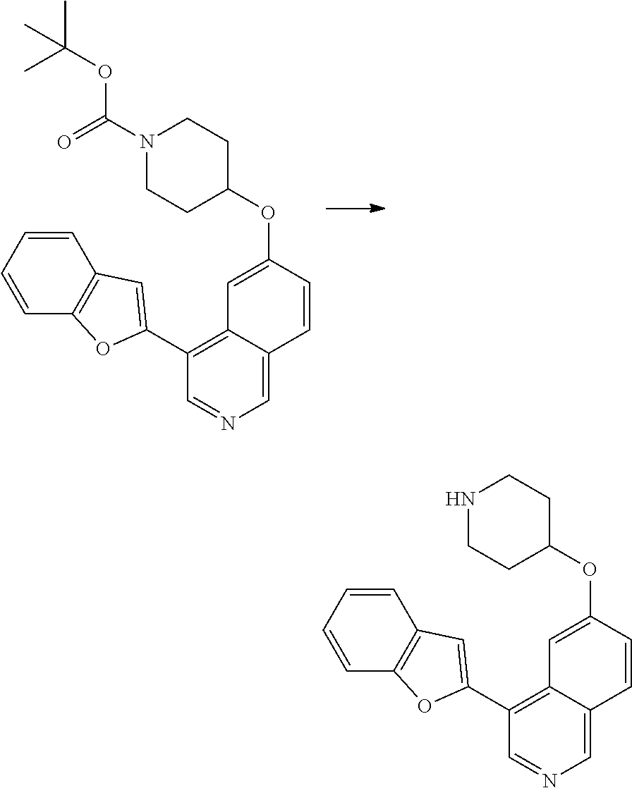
N1(C(=O)OC(C)(C)C)CCC(OC2=CC3=C(C4=CC5=C(C=CC=C5)O4)C=NC=C3C=C2)CC1.N1CCC(OC2=CC3=C(C4=CC5=C(C=CC=C5)O4)C=NC=C3C=C2)CC1
